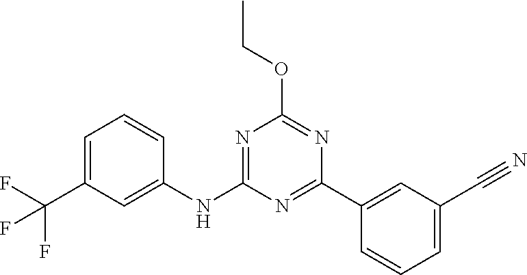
C1=C(C(F)(F)F)C=C(NC2=NC(OCC)=NC(C3=CC(C#N)=CC=C3)=N2)C=C1
